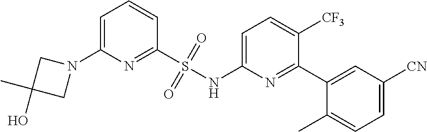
C1=C(N2CC(C)(O)C2)N=C(S(NC2=CC=C([CF3])C(C3=CC([CN])=CC=C3C)=N2)(=O)=O)C=C1
